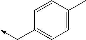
C1=C(C)C=CC(C->C)=C1
